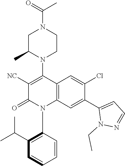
C1C(C)N(C2=C([NC])C(=O)N(C3=C(C(C)C)C=CC=C3)C3=C2C=C(Cl)C(C2=CC=NN2CC)=C3)CCN1C(=O)C
